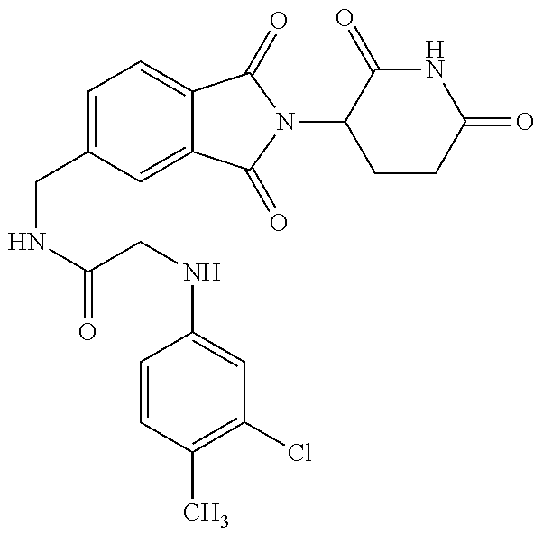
C(NC(=O)CNC1=CC(Cl)=C(C)C=C1)C1=CC=C2C(=C1)C(=O)N(C1CCC(=O)NC1=O)C2=O
